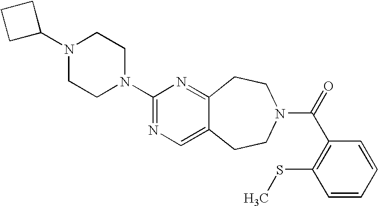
C1C(N2CCN(C3=NC=C4C(=N3)CCN(C(=O)C3=C(SC)C=CC=C3)CC4)CC2)CC1
